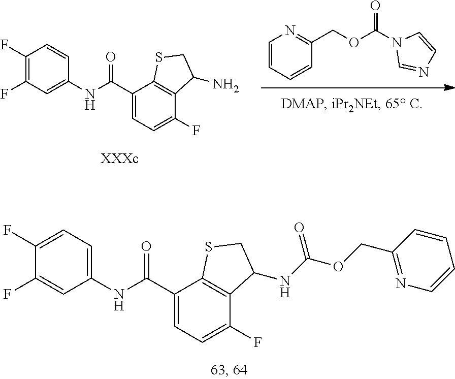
C1(F)=CC(NC(C2=CC=C(F)C3=C2SCC3NC(OCC2=NC=CC=C2)=O)=O)=CC=C1F.C1=CC=CC(COC(N2C=NC=C2)=O)=N1.C1(F)=C(F)C=CC(NC(C2=CC=C(F)C3=C2SCC3N)=O)=C1
